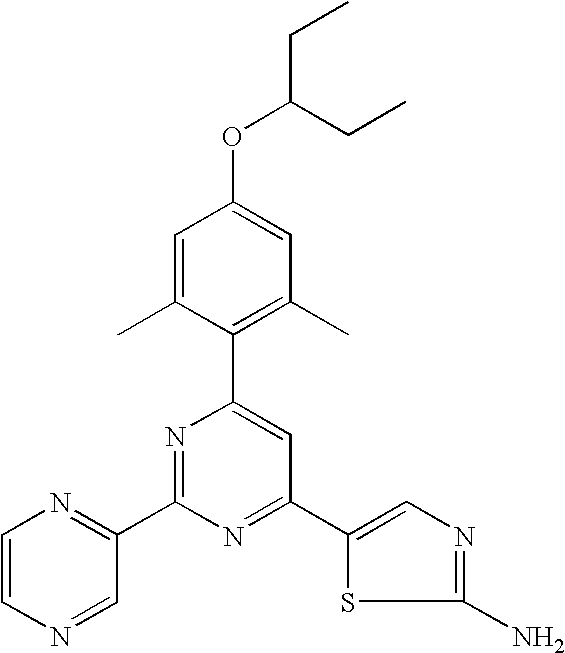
C1=C(C)C(C2=CC(C3=CN=C(N)S3)=NC(C3=NC=CN=C3)=N2)=C(C)C=C1OC(CC)CC
